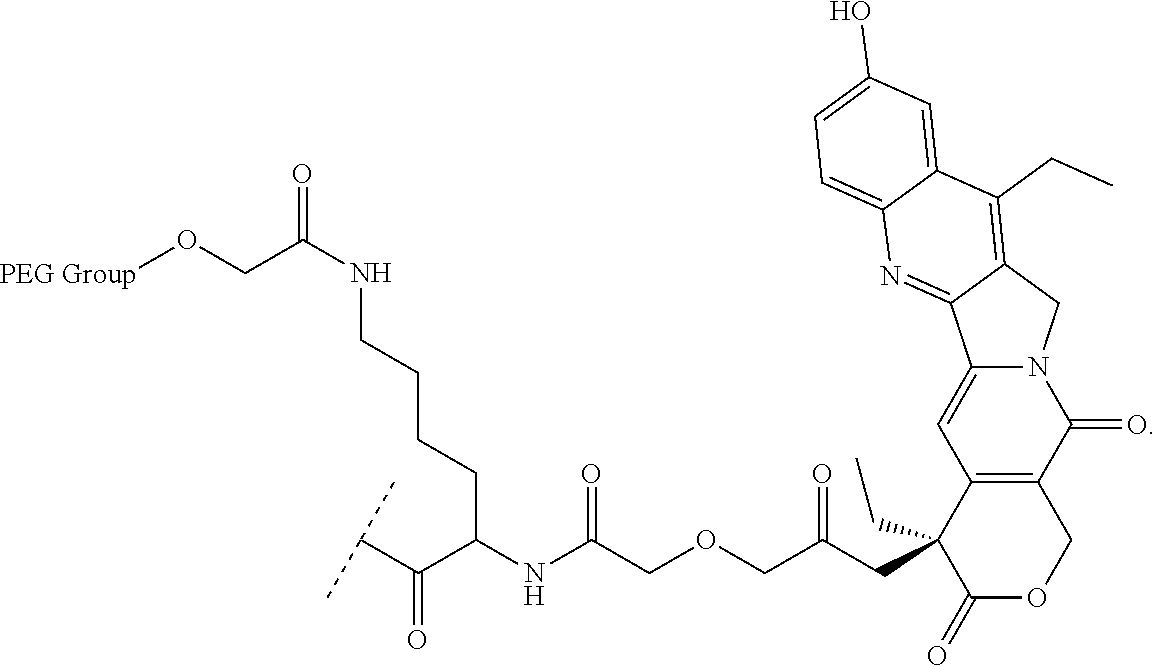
[PEG Group]OCC(NCCCCC(C(=O)C(C)C)NC(=O)COCC(=O)CC1(CC)C2=C(C(=O)N3C(=C2)C2=NC4=CC=C(O)C=C4C(CC)=C2C3)COC1=O)=O
